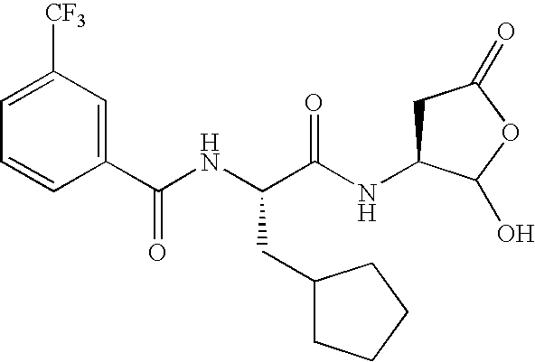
C(NC(C(NC1CC(=O)OC1O)=O)CC1CCCC1)(=O)C1=CC([CF3])=CC=C1
